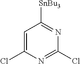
C1=C(Cl)N=C(Cl)N=C1[SnBu3]
